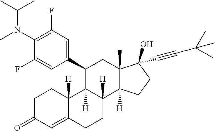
C1C(=O)C=C2C([H])(C1)C1([H])C([H])(CC2)C2([H])C(C)(CC1C1=CC(F)=C(N(C(C)C)C)C(F)=C1)C(O)(C#CC(C)(C)C)CC2
